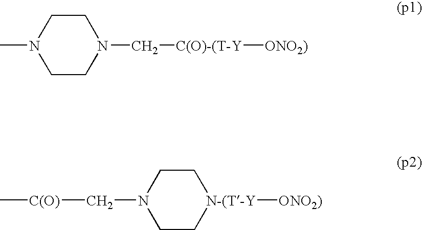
C1CN(C)CCN1C[C(O)-(T-Y][ONO2)].C1CN(C[C(O)]C)CC[N-(T-Y]1[ONO2)]
